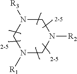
N1([R1])CN([R2])CN([R3])C1
